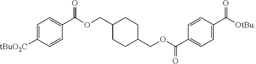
C1=C([tBuO2C])C=CC(C(OCC2CCC(COC(C3=CC=C(C([OtBu])=O)C=C3)=O)CC2)=O)=C1
